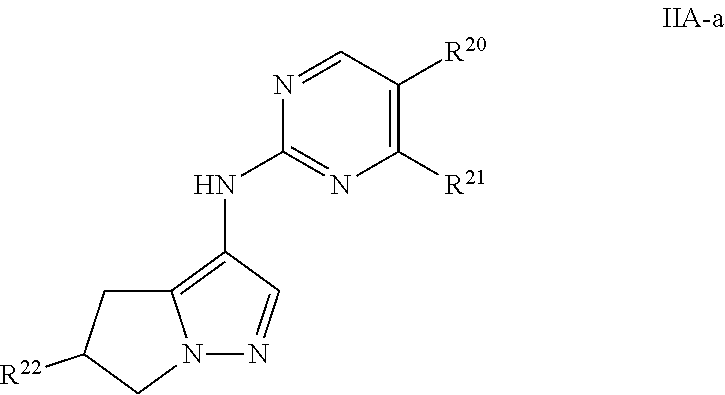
N12N=CC(NC3=NC([R21])=C([R20])C=N3)=C1CC([R22])C2
